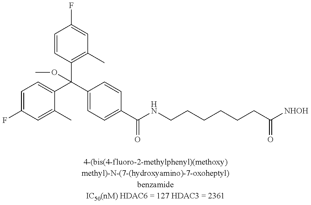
C1=C(F)C=C(C)C(C(C2=CC=C(C(NCCCCCCC([NHOH])=O)=O)C=C2)(C2=C(C)C=C(F)C=C2)OC)=C1
